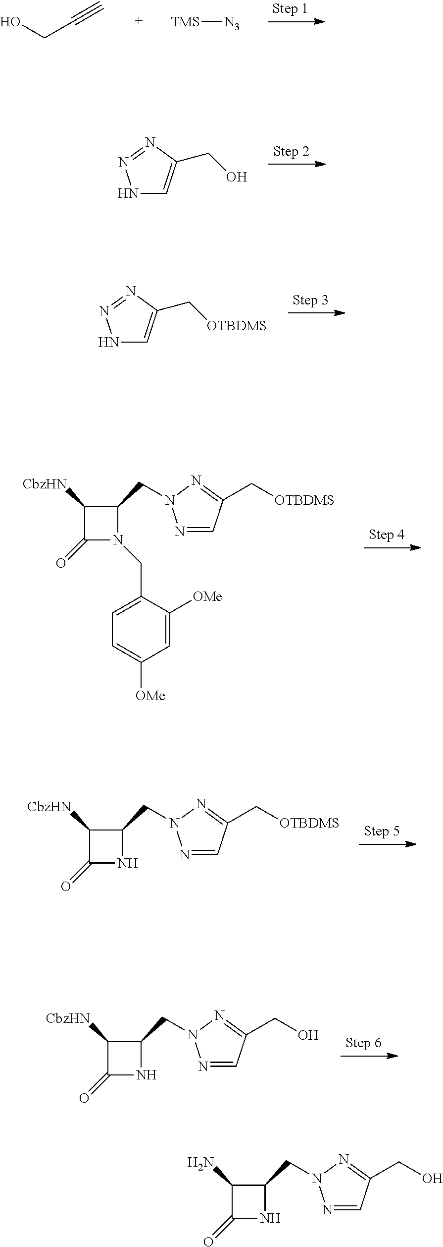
OCC#C.[TMS][N3].N1C=C(CO)N=N1.N1C=C(C[OTBDMS])N=N1.C1=C(CN2C(CN3N=CC(C[OTBDMS])=N3)C([CbzHN])C2=O)C([OMe])=CC([OMe])=C1.N1C(CN2N=CC(C[OTBDMS])=N2)C([CbzHN])C1=O.N1C(CN2N=CC(CO)=N2)C([CbzHN])C1=O.N1C(CN2N=CC(CO)=N2)C(N)C1=O
